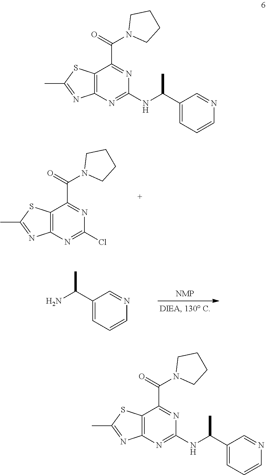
C12=C(N=C(Cl)N=C1C(=O)N1CCCC1)N=C(C)S2.[NMP].C1(C(N)C)=CC=CN=C1.C12=C(N=C(NC(C3=CC=CN=C3)C)N=C1C(=O)N1CCCC1)N=C(C)S2.C12=C(N=C(NC(C3=CC=CN=C3)C)N=C1C(=O)N1CCCC1)N=C(C)S2
